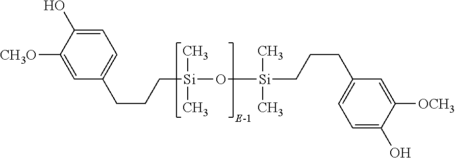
C1=C(O)C([CH3O])=CC(CCC[Si](O[Si](C)(C)CCCC2=CC=C(O)C([OCH3])=C2)(C)C)=C1
